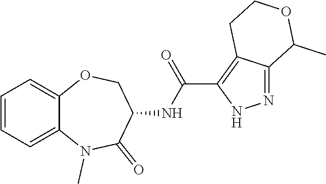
C12=CC=CC=C1OCC(NC(C1=C3C(=NN1)C(C)OCC3)=O)C(=O)N2C
